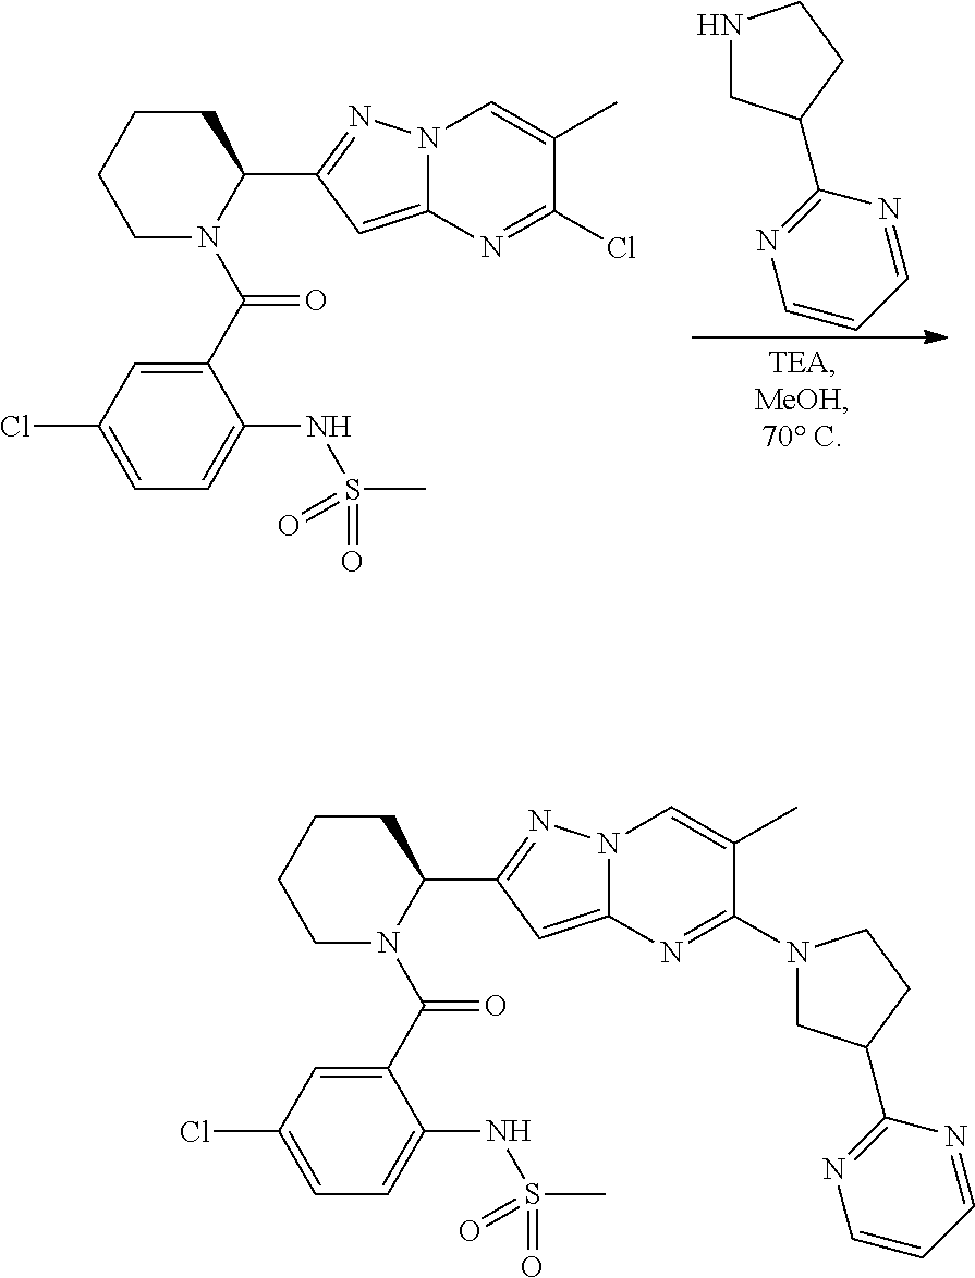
N1CC(C2=NC=CC=N2)CC1.C1CCCN(C(C2=CC(Cl)=CC=C2NS(C)(=O)=O)=O)C1C1=NN2C(=C1)N=C(Cl)C(C)=C2.C1CCCN(C(C2=CC(Cl)=CC=C2NS(C)(=O)=O)=O)C1C1=NN2C(=C1)N=C(N1CC(C3=NC=CC=N3)CC1)C(C)=C2
